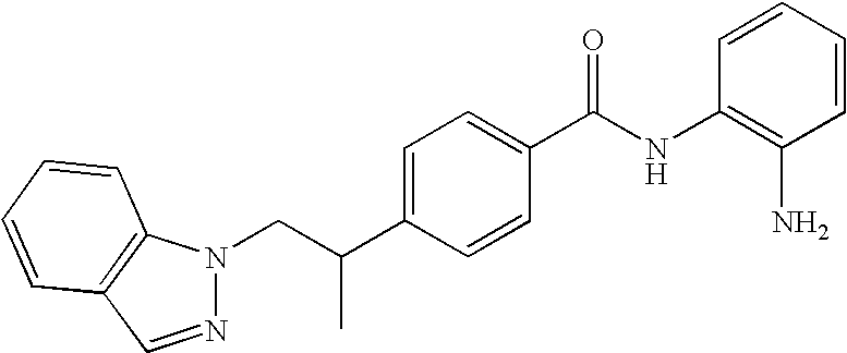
C(C(C1=CC=C(C(NC2=C(N)C=CC=C2)=O)C=C1)C)N1N=CC2=C1C=CC=C2
